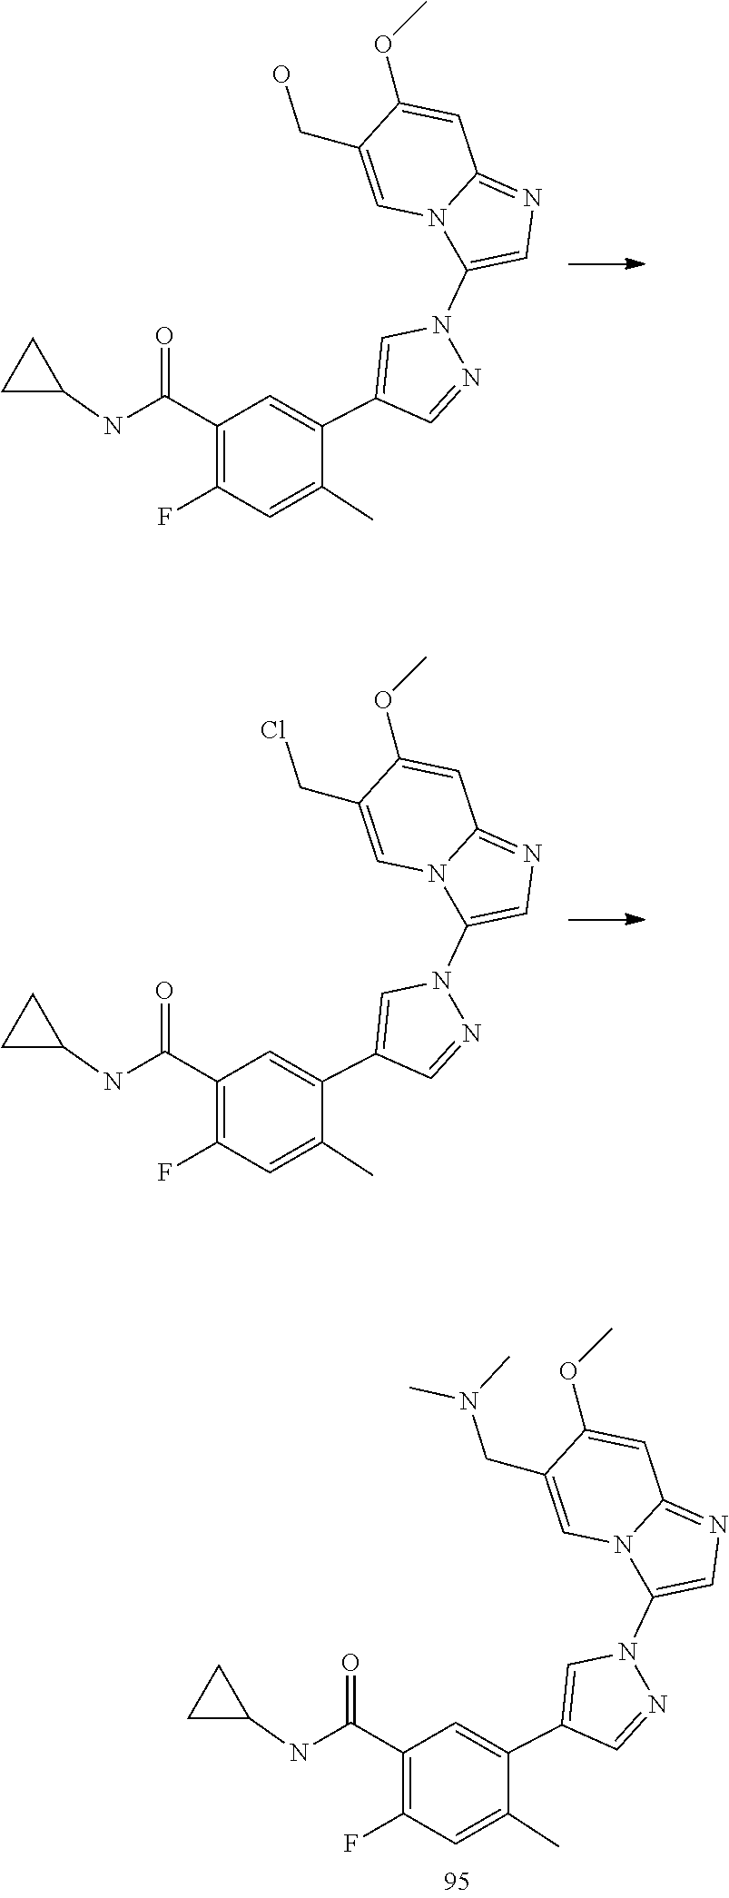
C1C(NC(C2=C(F)C=C(C)C(C3=CN(C4=CN=C5N4C=C(CO)C(OC)=C5)N=C3)=C2)=O)C1.C1C(NC(C2=C(F)C=C(C)C(C3=CN(C4=CN=C5N4C=C(CCl)C(OC)=C5)N=C3)=C2)=O)C1.C1C(NC(C2=C(F)C=C(C)C(C3=CN(C4=CN=C5N4C=C(CN(C)C)C(OC)=C5)N=C3)=C2)=O)C1
